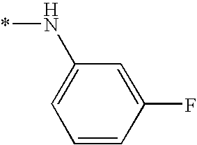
C1=C(N*)C=C(F)C=C1
